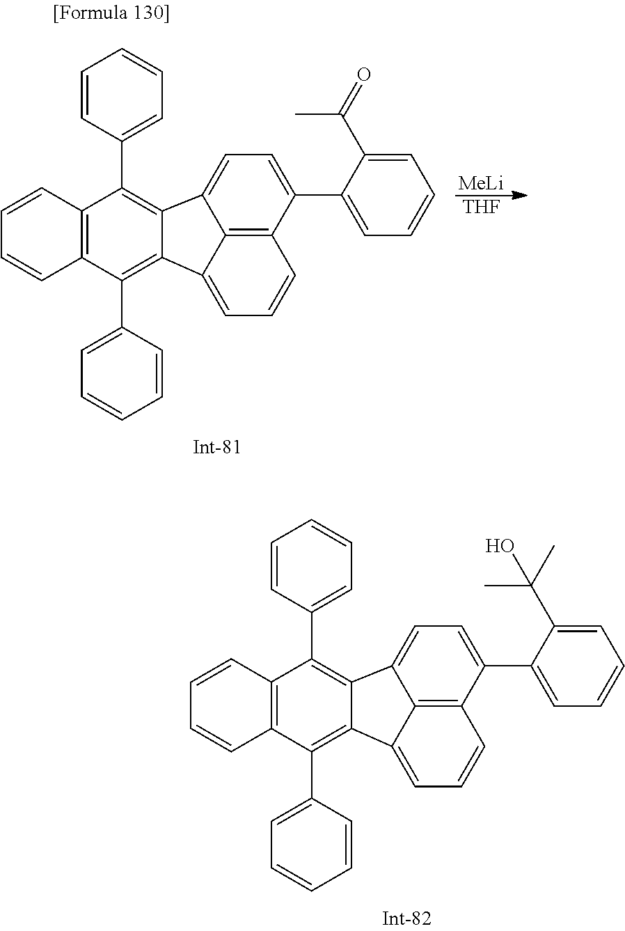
C12=C(C(C3=CC=CC=C3)=C3C(=C1C1=CC=CC=C1)C1=CC=C(C4=CC=CC=C4C(C)(C)O)C4=C1C3=CC=C4)C=CC=C2.C12=C(C(C3=CC=CC=C3)=C3C(=C1C1=CC=CC=C1)C1=CC=C(C4=CC=CC=C4C(=O)C)C4=C1C3=CC=C4)C=CC=C2.[MeLi].[THF]
